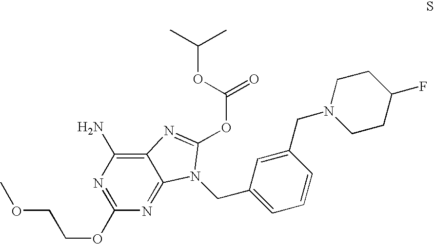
C1(OCCOC)=NC(N)=C2C(=N1)N(CC1=CC=CC(CN3CCC(F)CC3)=C1)C(OC(=O)OC(C)C)=N2
